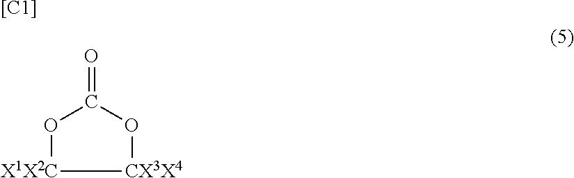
C1(=O)O[X1X2C][CX3X4]O1.[[C1]]
